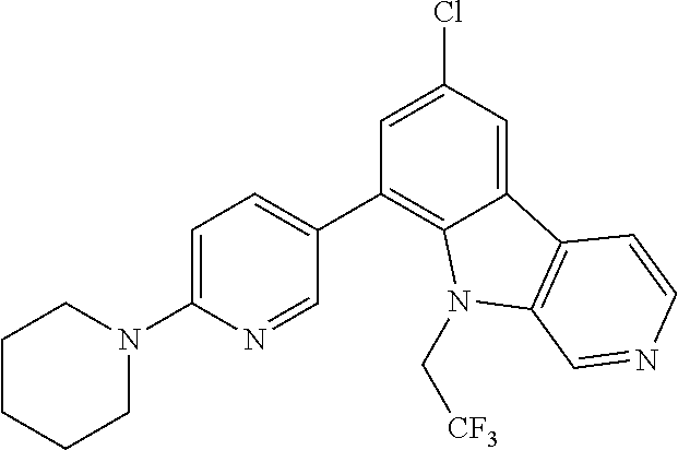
C1=C(Cl)C=C2C(=C1C1=CC=C(N3CCCCC3)N=C1)N(C[CF3])C1=C2C=CN=C1
